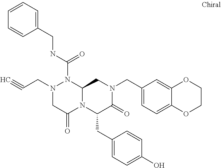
N(C(=O)N1N(CC#C)CC(=O)N2C1CN(CC1=CC=C3C(=C1)OCCO3)C(=O)C2CC1=CC=C(O)C=C1)CC1=CC=CC=C1
